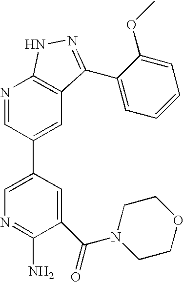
N1=CC(C2=CN=C(N)C(C(=O)N3CCOCC3)=C2)=CC2=C1NN=C2C1=CC=CC=C1OC
